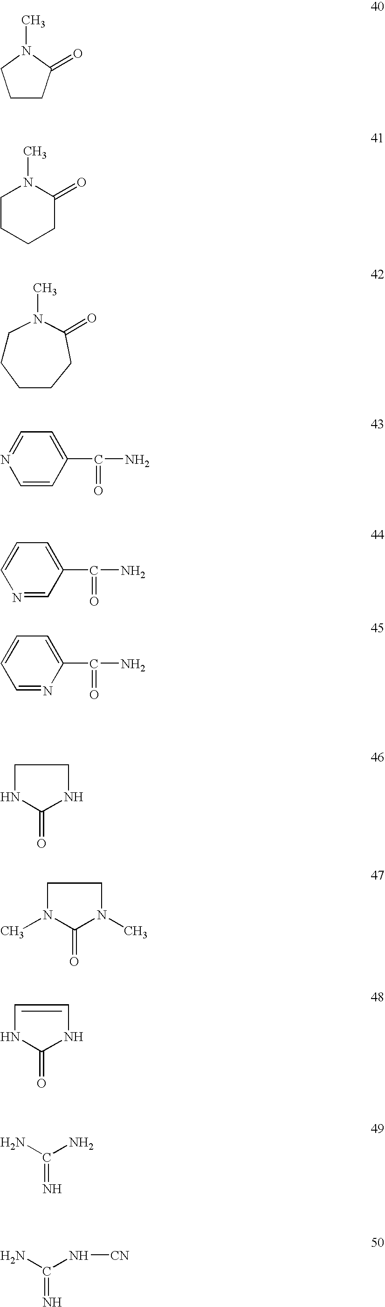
C1CC(=O)N(C)C1.C1CCCC(=O)N1C.C1CCCCC(=O)N1C.C1=CC(C(N)=O)=CC=N1.N1=CC(C(N)=O)=CC=C1.C1=NC(C(N)=O)=CC=C1.C1NC(=O)NC1.C1N(C)C(=O)N(C)C1.C1=CNC(=O)N1.NC(N)=N.NC(N[CN])=N
